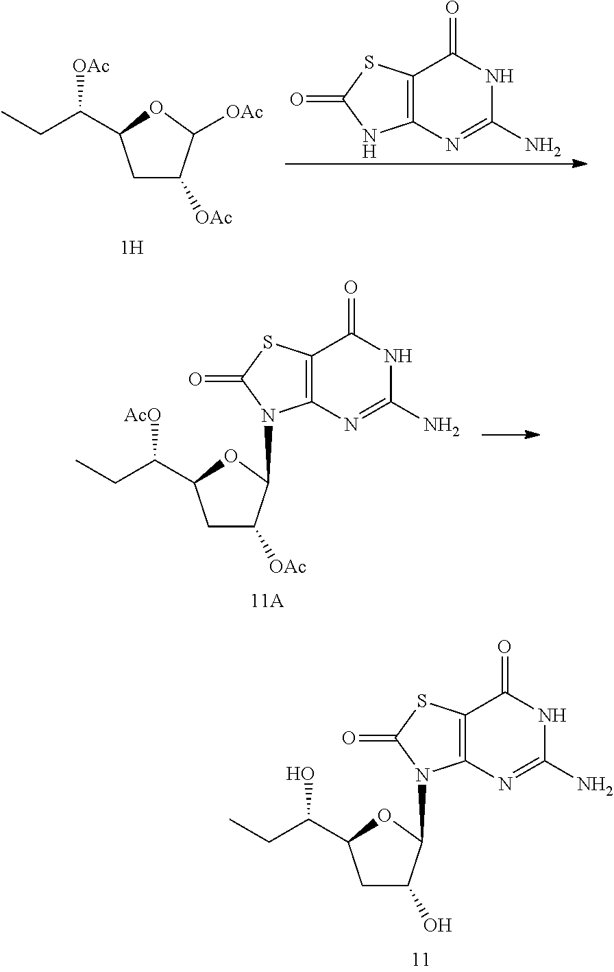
C1C(O)C(N2C3=C(C(=O)NC(N)=N3)SC2=O)OC1C(O)CC.C1C([OAc])C([OAc])OC1C(CC)[OAc].C12=C(N=C(N)NC1=O)NC(=O)S2.C1C([OAc])C(N2C3=C(C(=O)NC(N)=N3)SC2=O)OC1C([AcO])CC
